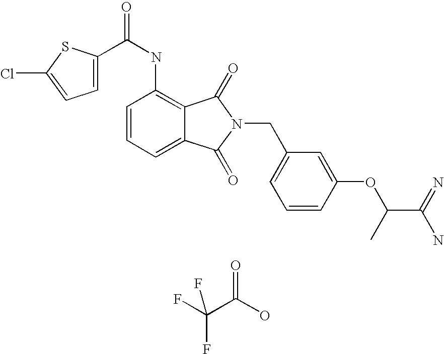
C1(NC(=O)C2=CC=C(Cl)S2)=C2C(=CC=C1)C(=O)N(CC1=CC=CC(OC(C(=N)N)C)=C1)C2=O.O=C(O)C(F)(F)F
